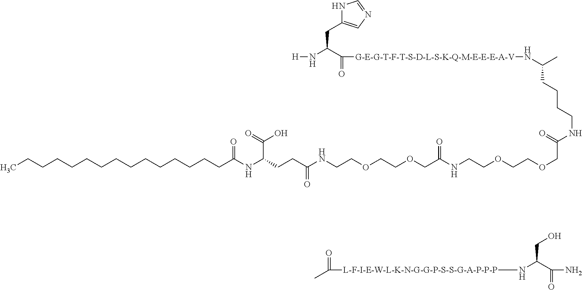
O=C([L-F-I-E-W-L-K-N-G-G-P-S-S-G-A-P-P-P]NC(C(N)=O)CO)C.C(C(C(=O)O)NC(CCCCCCCCCCCCCCC)=O)CC(NCCOCCOCC(NCCOCCOCC(NCCCCC(N[G-E-G-T-F-T-S-D-L-S-K-Q-M-E-E-E-A-V]C(C(CC1=CN=CN1)N[H])=O)C)=O)=O)=O
